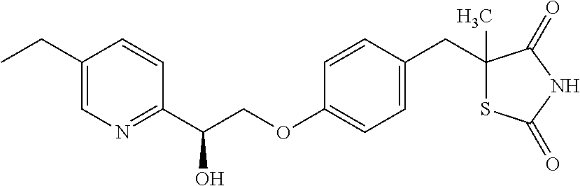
C1(CC)=CN=C(C(COC2=CC=C(CC3(C)SC(=O)NC3=O)C=C2)O)C=C1
